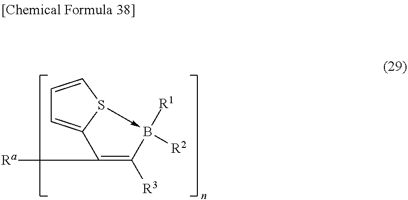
C1([Ra])=C([R3])B([R2])([R1])-S2C1=CC=C2
